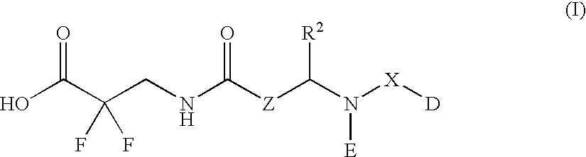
OC(C(CNC([Z]C(N([X][D])[E])[R2])=O)(F)F)=O
